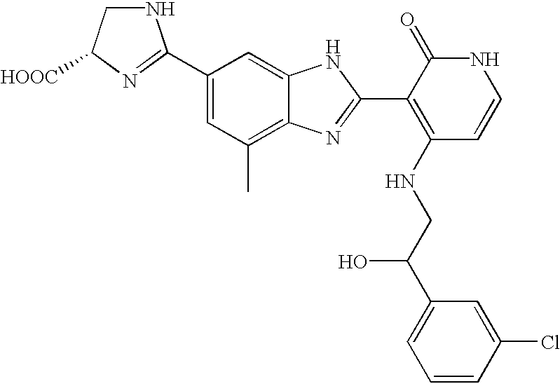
C1(C2=NC([HOOC])CN2)=CC(C)=C2C(=C1)NC(C1=C(NCC(C3=CC=CC(Cl)=C3)O)C=CNC1=O)=N2
